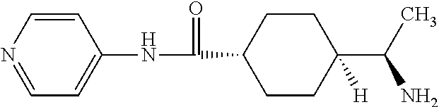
C1=CN=CC=C1NC(=O)C1CCC(C(C)N)([H])CC1
